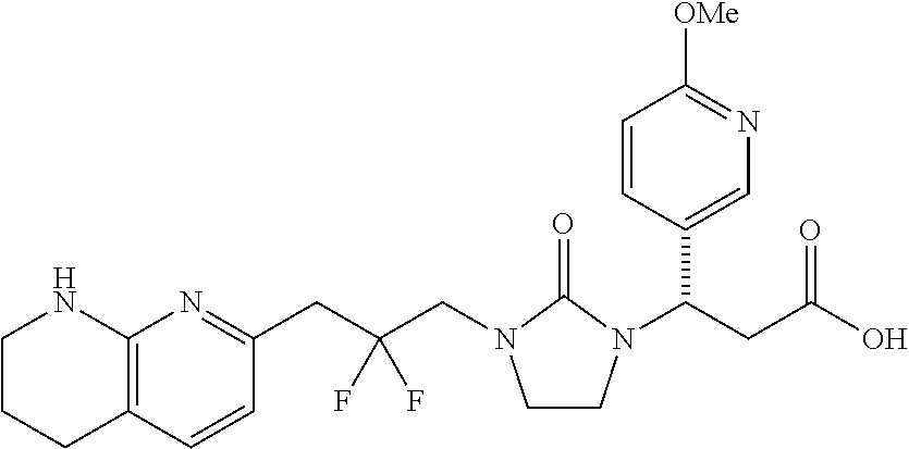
C1CCC2=C(N1)N=C(CC(CN1CCN(C(C3=CN=C([OMe])C=C3)CC(O)=O)C1=O)(F)F)C=C2
